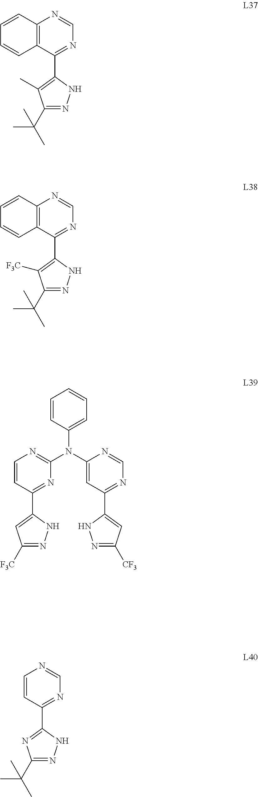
C1(C(C)(C)C)=NNC(C2=NC=NC3=C2C=CC=C3)=C1C.C1(C(C)(C)C)=NNC(C2=NC=NC3=C2C=CC=C3)=C1[F3C].C1([F3C])=NNC(C2=NC(N(C3=CC=CC=C3)C3=CC(C4=CC([CF3])=NN4)=NC=N3)=NC=C2)=C1.C1(C(C)(C)C)=NNC(C2=NC=NC=C2)=N1
